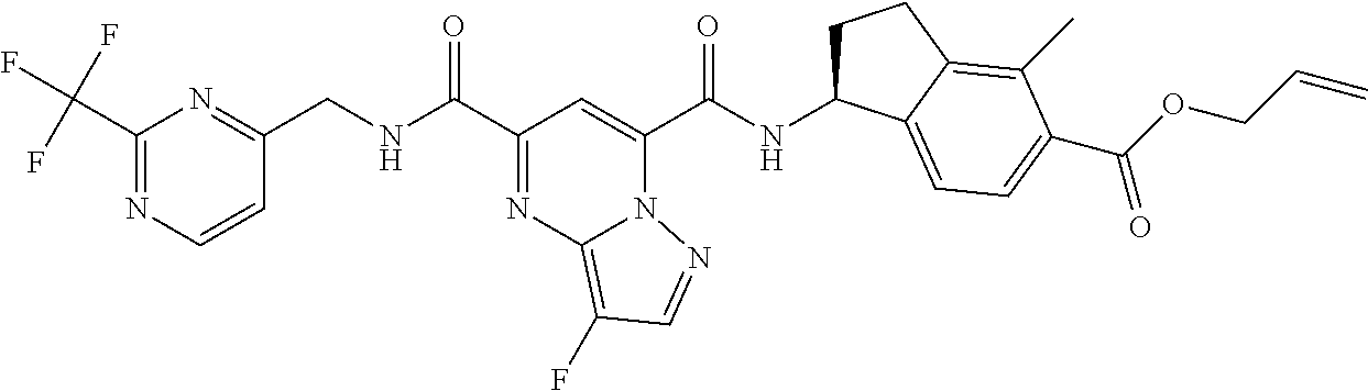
C1(C(F)(F)F)=NC=CC(CNC(C2=NC3=C(F)C=NN3C(C(NC3CCC4=C(C)C(C(OCC=C)=O)=CC=C34)=O)=C2)=O)=N1
